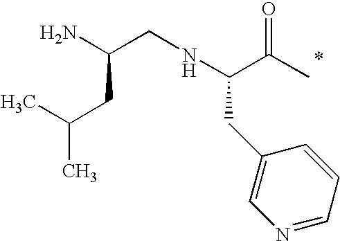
C(CC(C)C)(CNC(C(C)=O)CC1=CN=CC=C1)N
